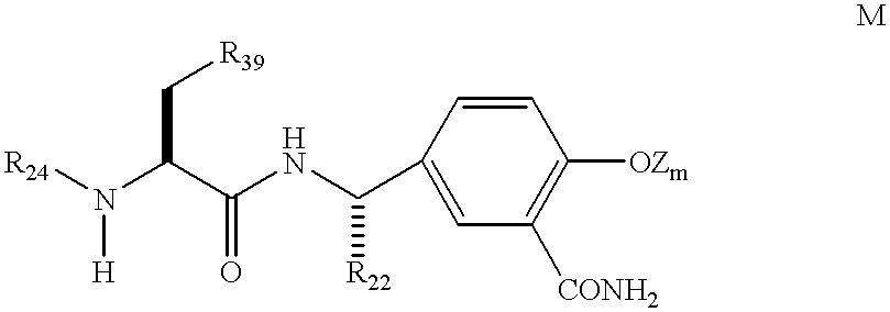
[R24]N(C(C(NC(C1=CC([CONH2])=C([OZm])C=C1)[R22])=O)C[R39])[H]
